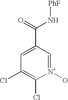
C1(C(=O)N[PhF])=CC(Cl)=C(Cl)[N+](O)=C1
